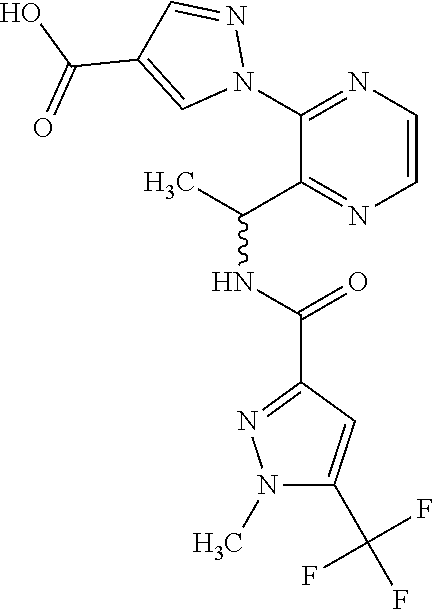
C1(N2N=CC(C(=O)O)=C2)=NC=CN=C1C(C)NC(=O)C1=NN(C)C(C(F)(F)F)=C1
